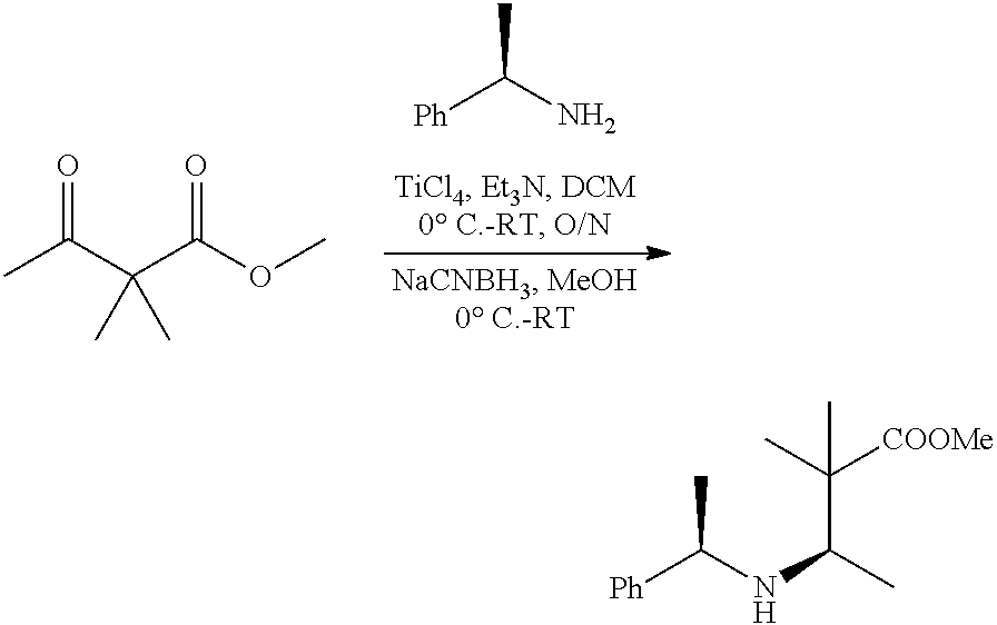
[Ph]C(N)C.CC(C(C(OC)=O)(C)C)=O.[Ph]C(NC(C)C(C)([COOMe])C)C
